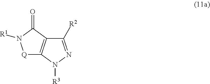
[Q]1C2=C(C(=O)N1[R1])C([R2])=NN2[R3]
